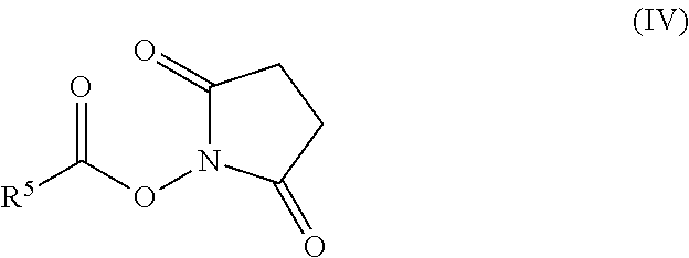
C1(=O)N(OC([R5])=O)C(=O)CC1
